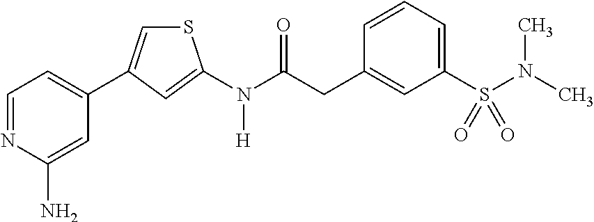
C1=NC(N)=CC(C2=CSC(N(C(CC3=CC(S(N(C)C)(=O)=O)=CC=C3)=O)[H])=C2)=C1
